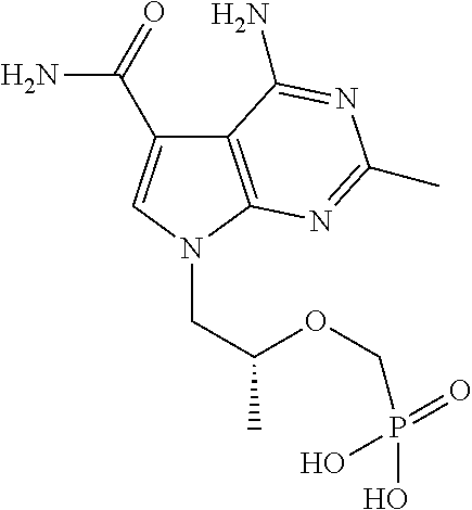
C12=C(N(CC(OCP(O)(O)=O)C)C=C1C(=O)N)N=C(C)N=C2N
